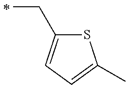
C(C1=CC=C(C)S1)C
